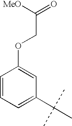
C1=CC=C(C(C)(C)C)C=C1OCC(=O)[MeO]
